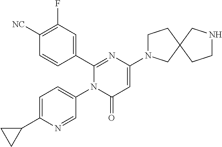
C1(C2=CC(F)=C([CN])C=C2)=NC(N2CCC3(C2)CCNC3)=CC(=O)N1C1=CC=C(C2CC2)N=C1
